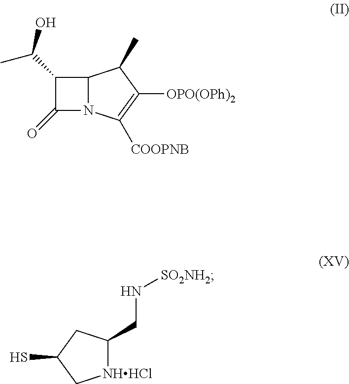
C1(C(C)O)C(=O)N2C1C(C)C([OPO(OPh)2])=C2[COOPNB].[NHHCl]1C(CN[SO2NH2])CC(S)C1
